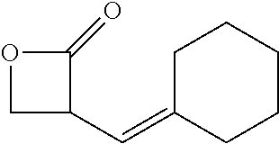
C1(C=C2CCCCC2)C(=O)OC1
